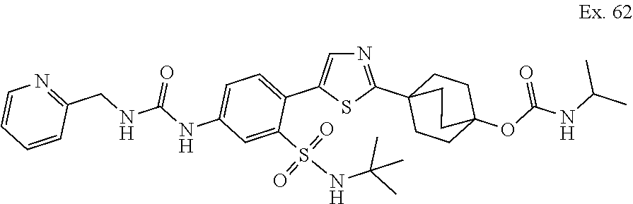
N1=C(C23CCC(OC(=O)NC(C)C)(CC2)CC3)SC(C2=CC=C(NC(=O)NCC3=NC=CC=C3)C=C2S(NC(C)(C)C)(=O)=O)=C1
